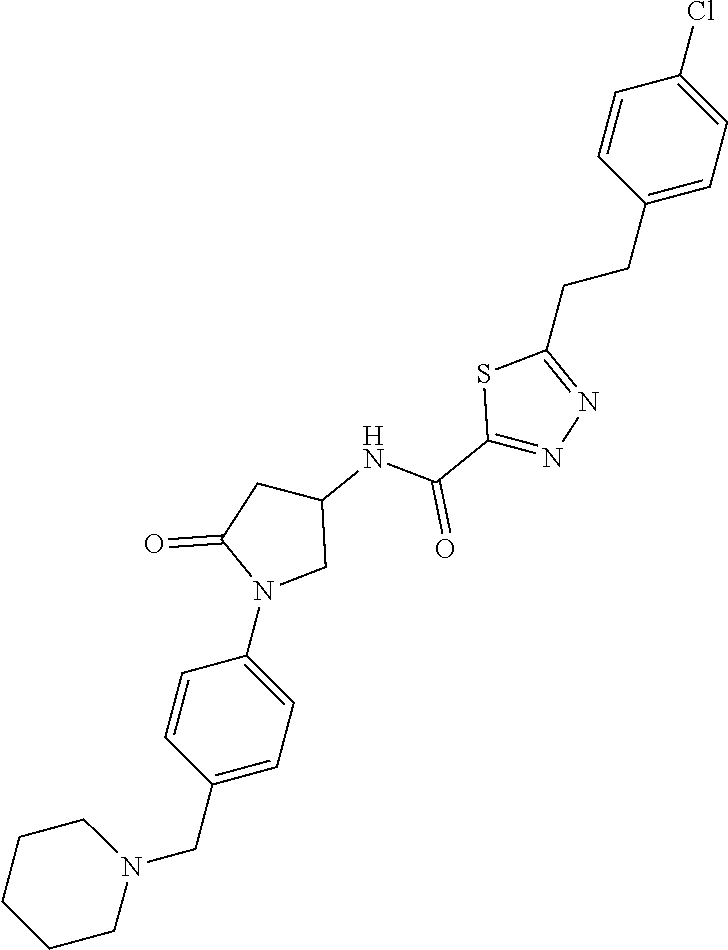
C1=CC(CCC2=NN=C(C(NC3CC(=O)N(C4=CC=C(CN5CCCCC5)C=C4)C3)=O)S2)=CC=C1Cl
